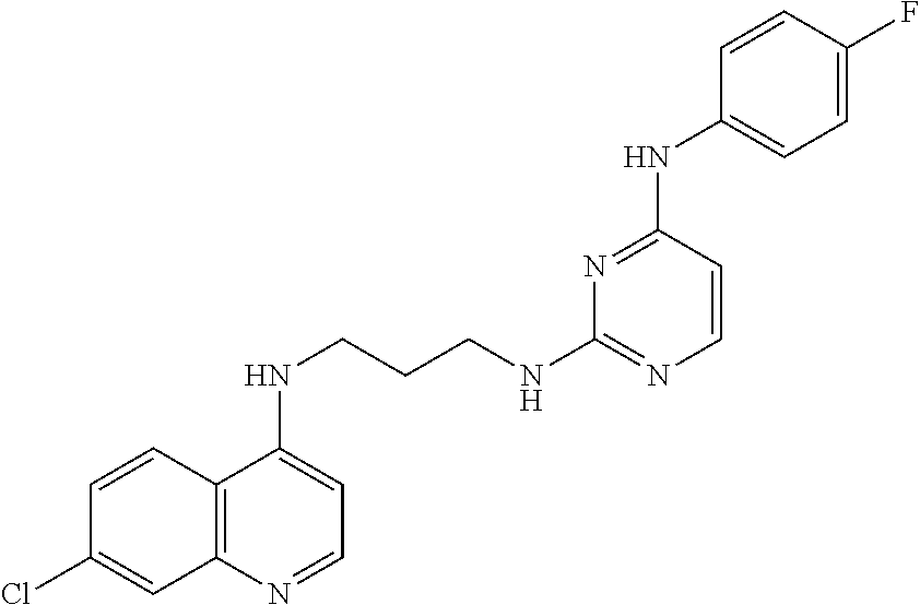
C1=CC2=C(C=C1Cl)N=CC=C2NCCCNC1=NC=CC(NC2=CC=C(F)C=C2)=N1
